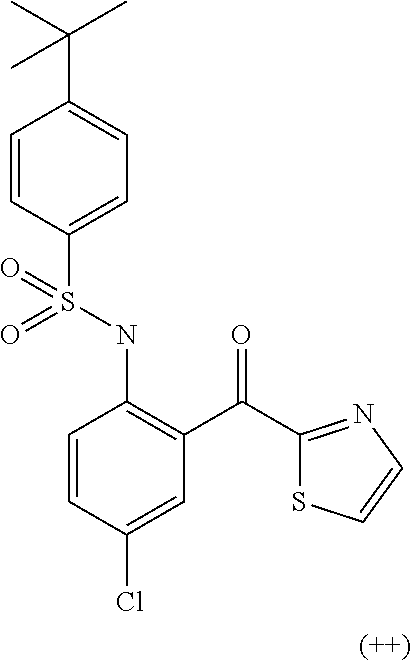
C1=CC(S(NC2=C(C(C3=NC=CS3)=O)C=C(Cl)C=C2)(=O)=O)=CC=C1C(C)(C)C
